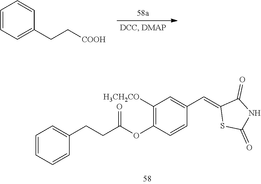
C(C(OC1=C([H3CH2CO])C=C(C=C2SC(=O)NC2=O)C=C1)=O)CC1=CC=CC=C1.C1=CC=C(CC[COOH])C=C1
